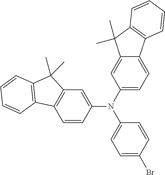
C1=C(Br)C=CC(N(C2=CC3=C(C=C2)C2=C(C3(C)C)C=CC=C2)C2=CC=C3C(=C2)C(C)(C)C2=C3C=CC=C2)=C1
